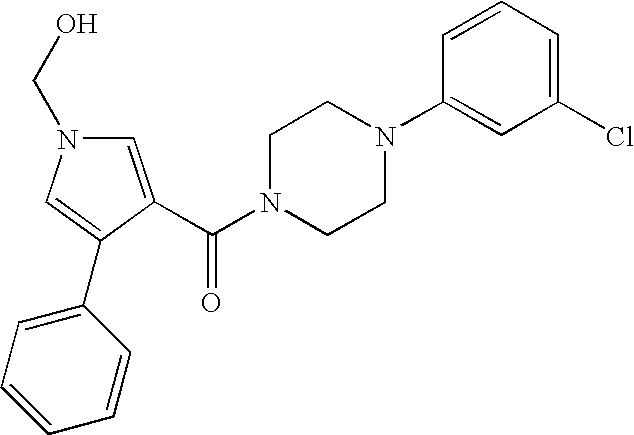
C1=C(C(N2CCN(C3=CC(Cl)=CC=C3)CC2)=O)C(C2=CC=CC=C2)=CN1CO
